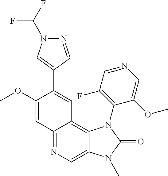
C1(OC)=CC2=NC=C3C(=C2C=C1C1=CN(C(F)F)N=C1)N(C1=C(F)C=NC=C1OC)C(=O)N3C
